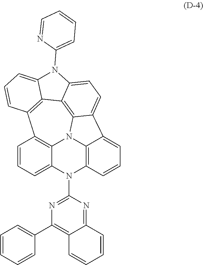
C1=CC=C2C3=C1C1=C4C5=C6N3C3=C(N2C2=NC(C7=CC=CC=C7)=C7C(=N2)C=CC=C7)C=CC=C3C6=CC=C5N(C2=CC=CC=N2)C4=CC=C1
